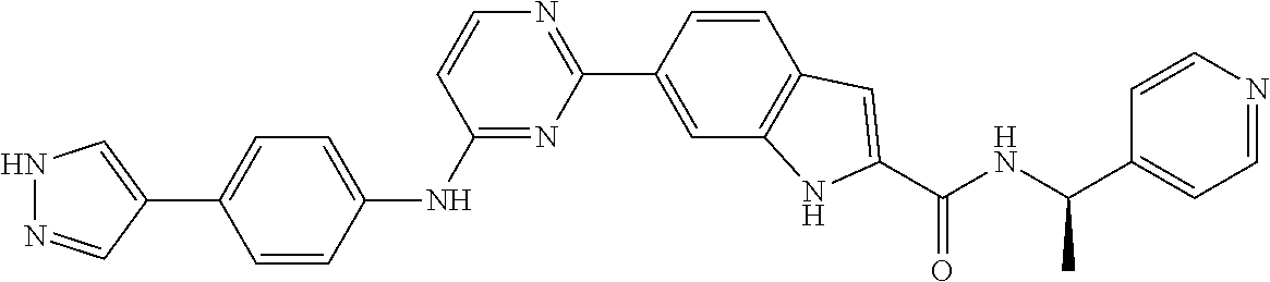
N1=C(NC2=CC=C(C3=CNN=C3)C=C2)C=CN=C1C1=CC2=C(C=C1)C=C(C(NC(C)C1=CC=NC=C1)=O)N2
